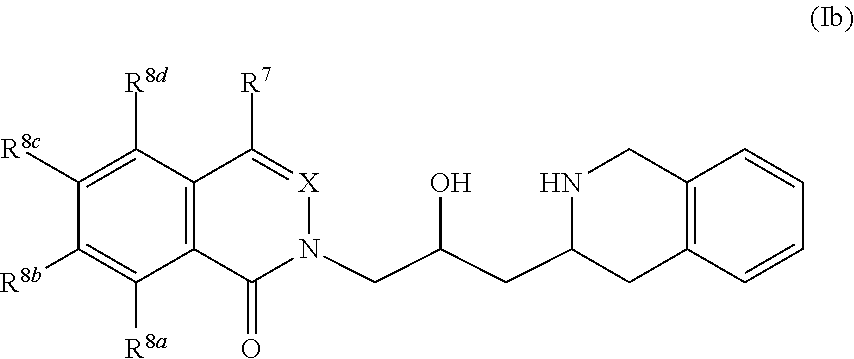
C1([R8c])=C([R8d])C2=C(C([R8a])=C1[R8b])C(=O)N(CC(CC1NCC3=C(C1)C=CC=C3)O)[X]=C2[R7]
